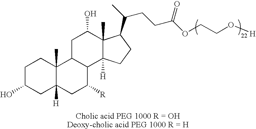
C1C(O)CC2([H])C(C)(C1)C1C(C([R])C2)C2([H])C(C)(C(O)C1)C(C(C)CCC(OCCO[H])=O)CC2
